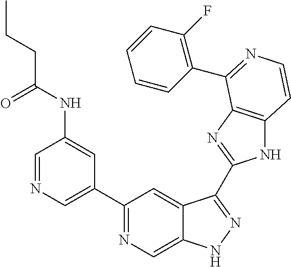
C1=NC=C(C2=NC=C3C(=C2)C(C2=NC4=C(N2)C=CN=C4C2=C(F)C=CC=C2)=NN3)C=C1NC(CCC)=O
